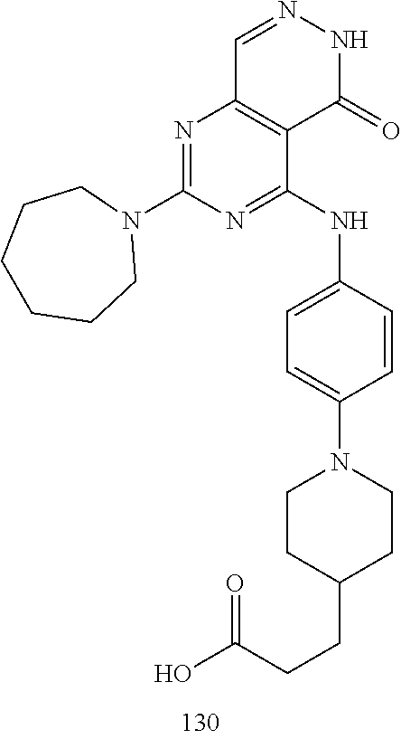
C1=NNC(=O)C2=C1N=C(N1CCCCCC1)N=C2NC1=CC=C(N2CCC(CCC(O)=O)CC2)C=C1
